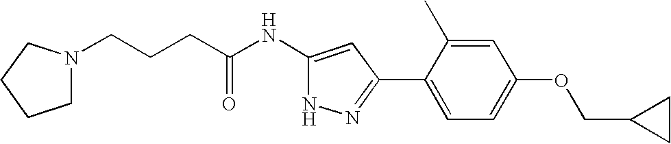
C(CCC(NC1=CC(C2=CC=C(OCC3CC3)C=C2C)=NN1)=O)N1CCCC1
